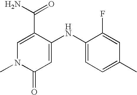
C1(C(=O)N)=CN(C)C(=O)C=C1NC1=CC=C(C)C=C1F
